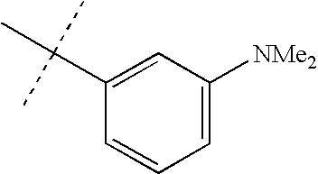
C1(C(C)(C)C)=CC([NMe2])=CC=C1
